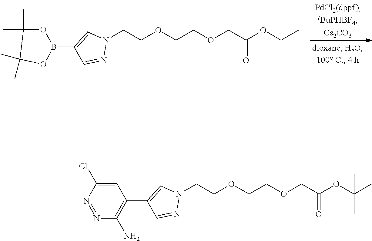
N1(CCOCCOCC(OC(C)(C)C)=O)C=C(B2OC(C)(C)C(C)(C)O2)C=N1.N1(CCOCCOCC(OC(C)(C)C)=O)C=C(C2=C(N)N=NC(Cl)=C2)C=N1
